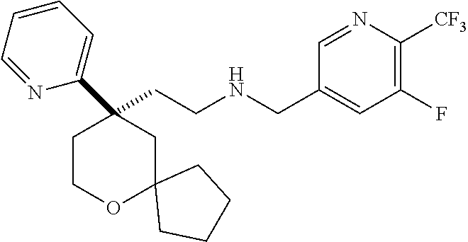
C(CNCC1=CC(F)=C([CF3])N=C1)C1(C2=CC=CC=N2)CCOC2(C1)CCCC2
